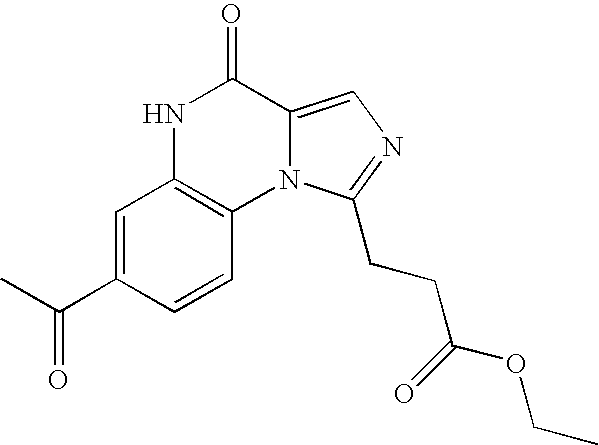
N1C2=C(N3C(=CN=C3CCC(=O)OCC)C1=O)C=CC(C(C)=O)=C2
